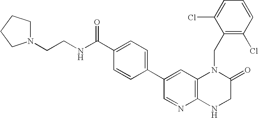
C1=C(C2=CC=C(C(NCCN3CCCC3)=O)C=C2)C=NC2=C1N(CC1=C(Cl)C=CC=C1Cl)C(=O)CN2
